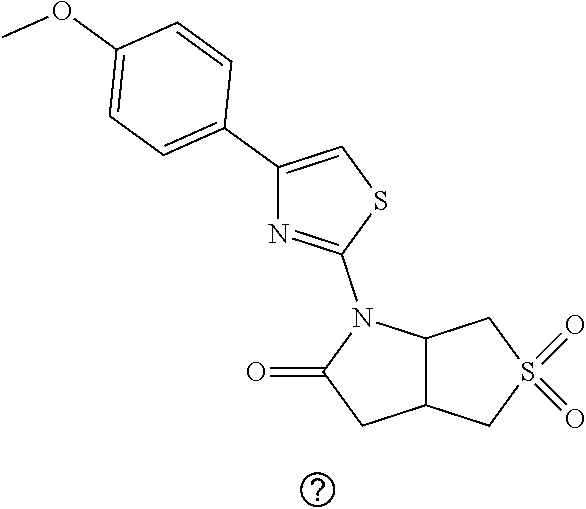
C12C(N(C3=NC(C4=CC=C(OC)C=C4)=CS3)C(=O)C1)CS(=O)(=O)C2
